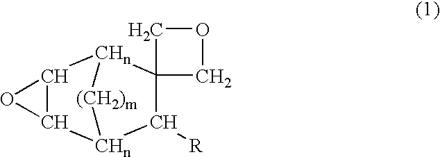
C12C([CHn]3C([R])C4([CHn]1[(CH2)m]3)COC4)O2
